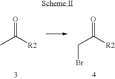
CC([R2])=O.C(C([R2])=O)Br
